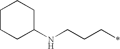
C1CCC(NCCC*)CC1
